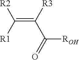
C(=C([R1])[R2])(C(=O)[ROH])[R3]
